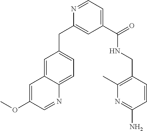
C1(C(=O)NCC2=C(C)N=C(N)C=C2)=CC=NC(CC2=CC=C3C(=C2)C=C(OC)C=N3)=C1
